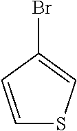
C1=CC(Br)=CS1
